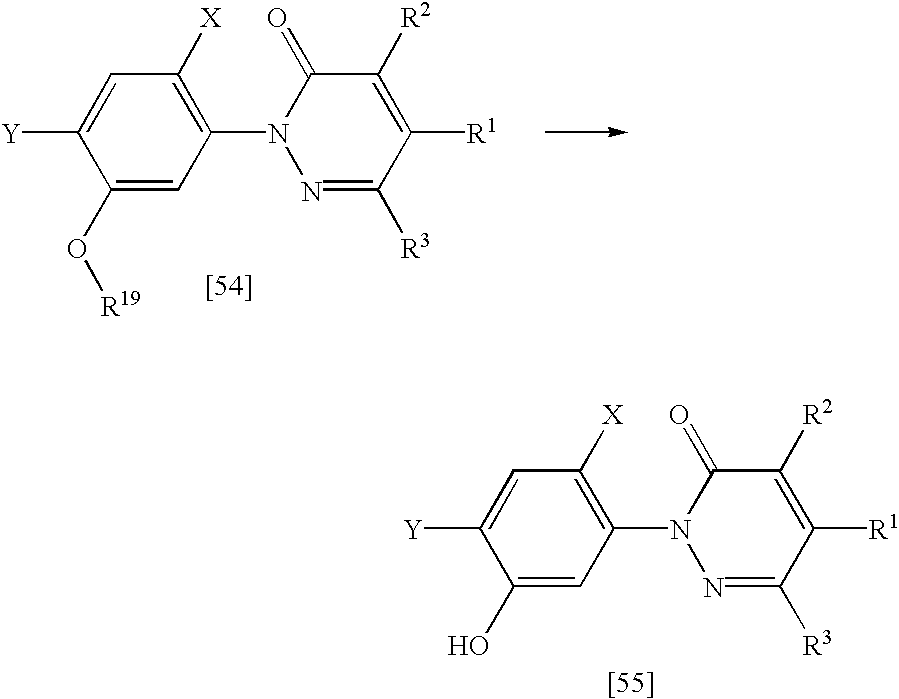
C1(O[R19])=CC(N2N=C([R3])C([R1])=C([R2])C2=O)=C([X])C=C1[Y].C1(O)=CC(N2N=C([R3])C([R1])=C([R2])C2=O)=C([X])C=C1[Y]
